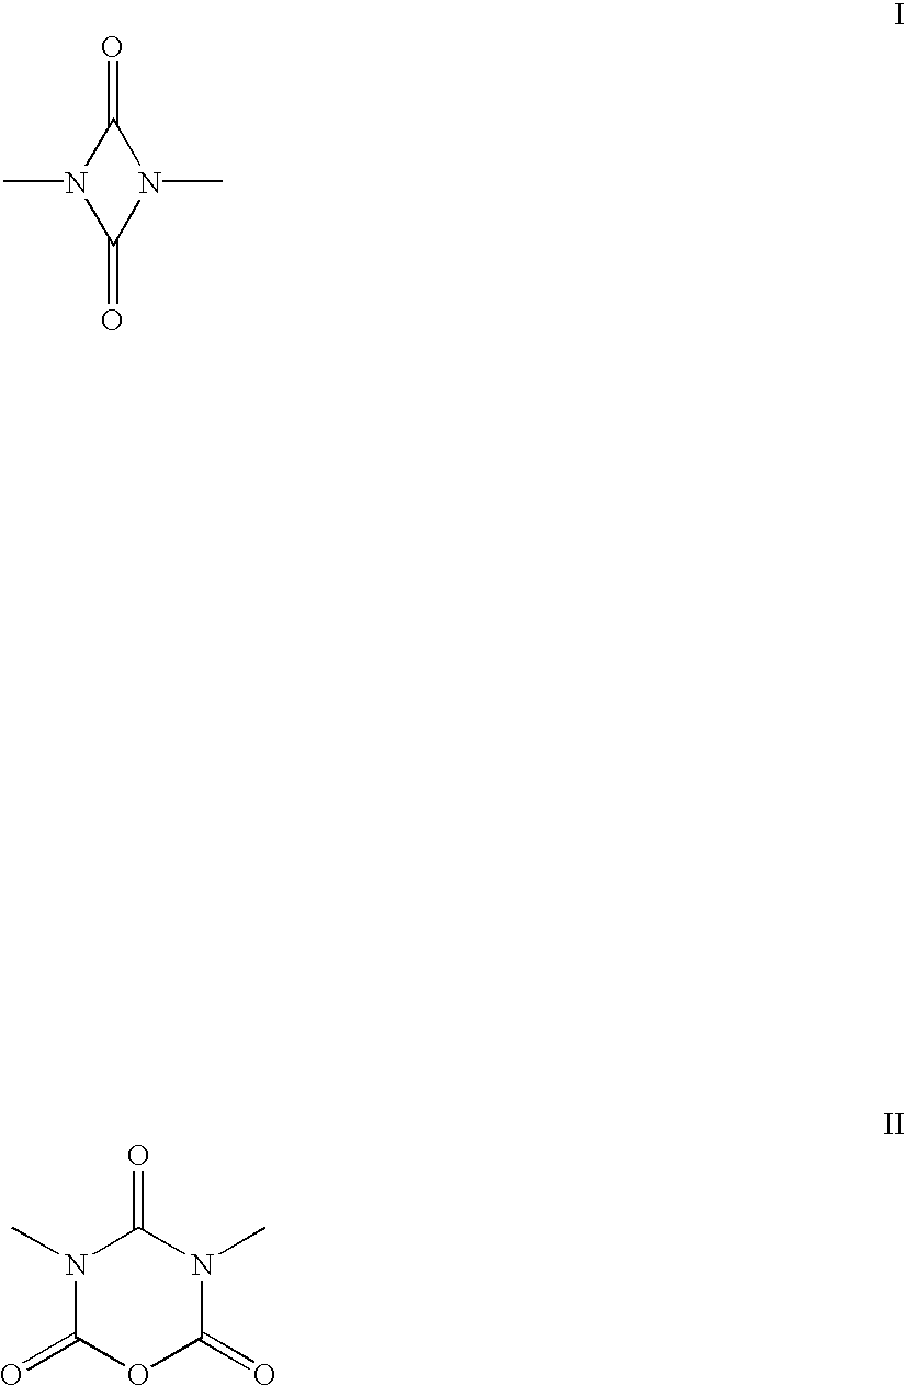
C1(=O)N(C)C(=O)N1C.N1(C)C(=O)OC(=O)N(C)C1=O
